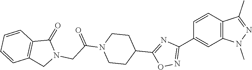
C1=CC2=C(C=C1C1=NOC(C3CCN(C(=O)CN4C(=O)C5=C(C4)C=CC=C5)CC3)=N1)N(C)N=C2C
